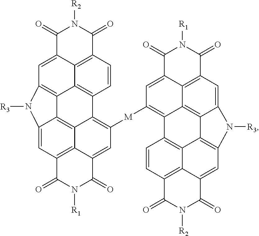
C1(=O)C2=CC([M]C3=C4C5=C6C(=CC7=C5C(=C3)C(=O)N([R1])C7=O)N([R3])C3=C6C5=C4C=CC4=C5C(=C3)C(=O)N([R2])C4=O)=C3C4=C5C(=CC(=C24)C(=O)N1[R1])N([R3])C1=C5C2=C3C=CC3=C2C(=C1)C(=O)N([R2])C3=O
